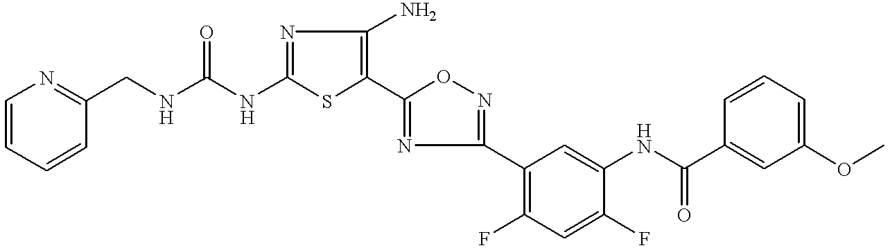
C1(NC(=O)NCC2=NC=CC=C2)=NC(N)=C(C2=NC(C3=C(F)C=C(F)C(NC(C4=CC(OC)=CC=C4)=O)=C3)=NO2)S1
